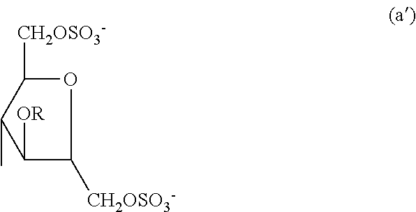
C1([OR])C([CH2OSO3-])OC([CH2OSO3-])C1C
